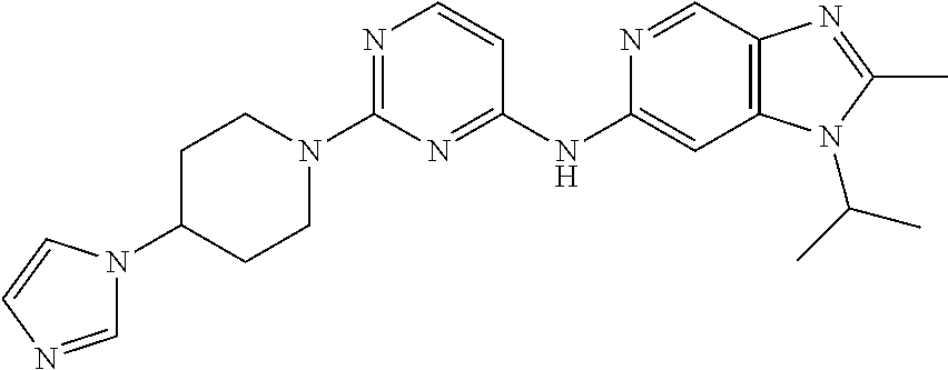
C1(N2CCC(N3C=NC=C3)CC2)=NC=CC(NC2=CC3=C(C=N2)N=C(C)N3C(C)C)=N1
